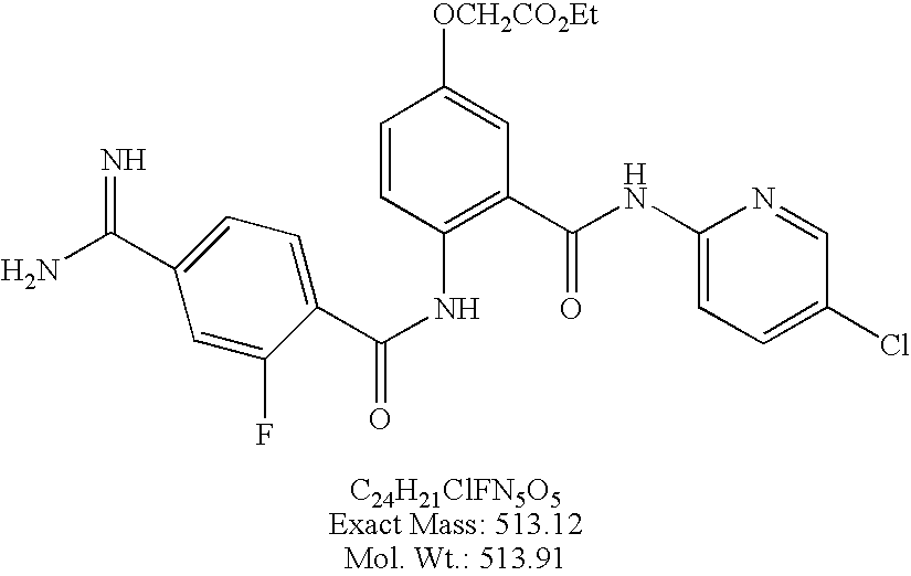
C1=C(F)C(C(NC2=C(C(NC3=CC=C(Cl)C=N3)=O)C=C([OCH2CO2Et])C=C2)=O)=CC=C1C(N)=N
